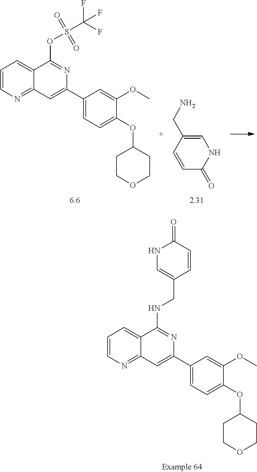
C1=CN=C2C(=C1)C(NCC1=CNC(=O)C=C1)=NC(C1=CC=C(OC3CCOCC3)C(OC)=C1)=C2.C1=CN=C2C(=C1)C(OS(C(F)(F)F)(=O)=O)=NC(C1=CC=C(OC3CCOCC3)C(OC)=C1)=C2.C1(CN)=CNC(=O)C=C1
